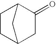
C1C2CCC(C1=O)C2
